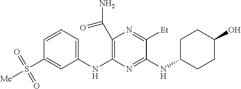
C1=CC=C(NC2=C(C(=O)N)N=C([Et])C(NC3CCC(O)CC3)=N2)C=C1S([Me])(=O)=O
